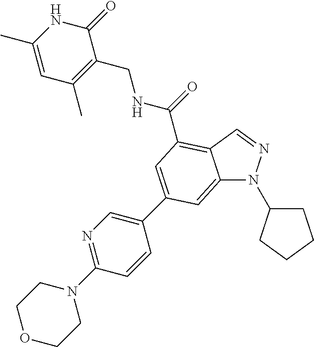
C1(C2=CC(C(=O)NCC3=C(C)C=C(C)NC3=O)=C3C(=C2)N(C2CCCC2)N=C3)=CN=C(N2CCOCC2)C=C1
